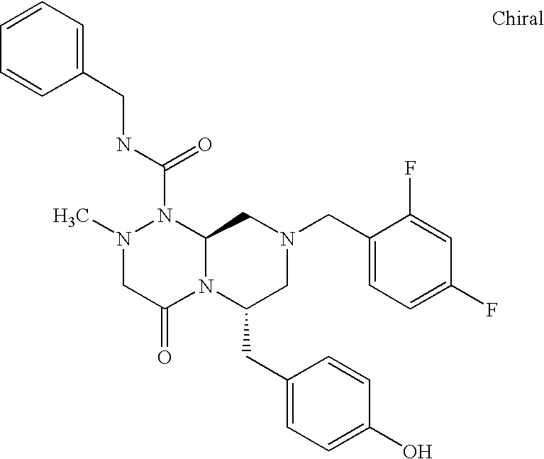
N(C(=O)N1N(C)CC(=O)N2C1CN(CC1=CC=C(F)C=C1F)CC2CC1=CC=C(O)C=C1)CC1=CC=CC=C1
